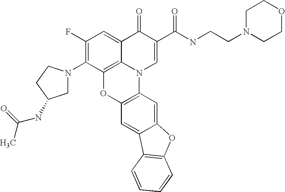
C12=C3C(=CC(F)=C1N1CC(NC(C)=O)CC1)C(=O)C(C(=O)NCCN1CCOCC1)=CN3C1=C(O2)C=C2C(=C1)OC1=C2C=CC=C1
